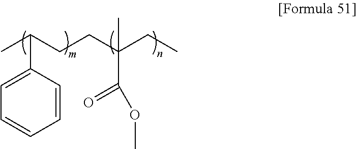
O(C(C(CCC(C)C1=CC=CC=C1)(CC)C)=O)C
